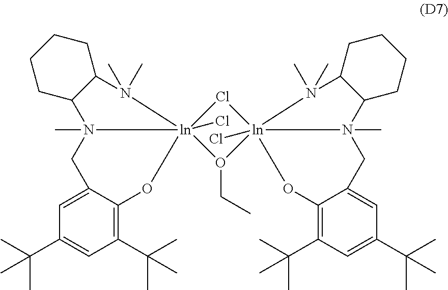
C1(C(C)(C)C)=C2C(=CC(C(C)(C)C)=C1)CN1(C)[ln]3(Cl)(O2)(N(C)(C)C2CCCCC12)Cl[ln]12(Cl)(O3CC)OC3=C(C(C)(C)C)C=C(C(C)(C)C)C=C3CN1(C)C1C(CCCC1)N2(C)C
